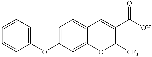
C1(OC2=CC=CC=C2)=CC=C2C(=C1)OC([CF3])C(C(O)=O)=C2
